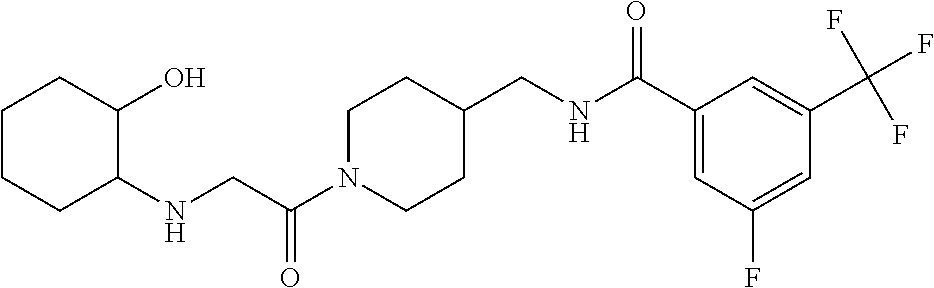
C1N(C(CNC2C(O)CCCC2)=O)CCC(CNC(C2=CC(F)=CC(C(F)(F)F)=C2)=O)C1
